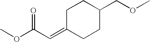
C1C(=CC(OC)=O)CCC(COC)C1
